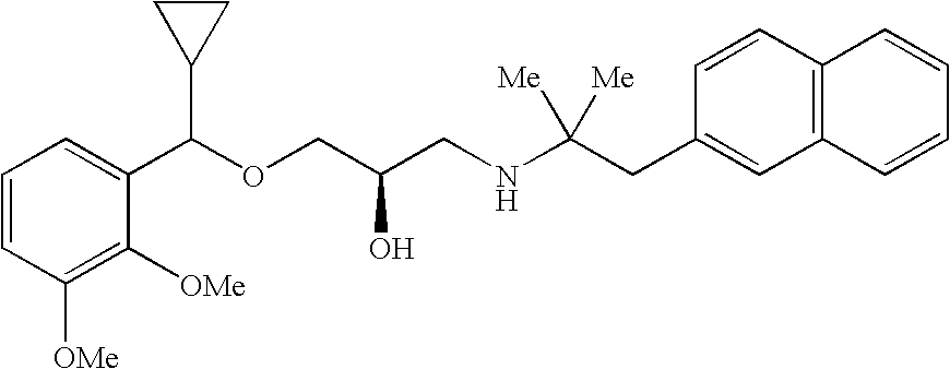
C1(C(OCC(CNC(CC2=CC3=C(C=C2)C=CC=C3)([Me])[Me])O)C2CC2)=CC=CC([OMe])=C1[OMe]
